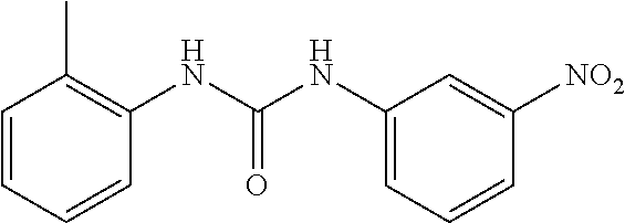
C1=CC=CC(NC(NC2=CC=CC([NO2])=C2)=O)=C1C
